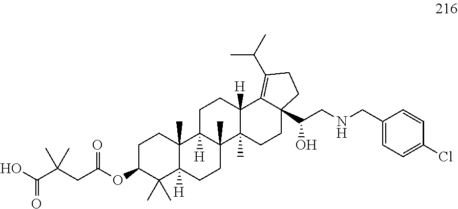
OC(C(CC(OC1C(C)(C)C2([H])C(C)(CC1)C1([H])C(C)(CC2)C2(C)C([H])(CC1)C1=C(C(C)C)CCC1(C(CNCC1=CC=C(Cl)C=C1)O)CC2)=O)(C)C)=O
